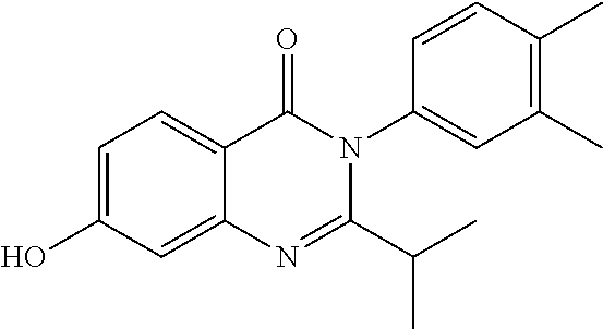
C1=C(O)C=C2C(=C1)C(=O)N(C1=CC(C)=C(C)C=C1)C(C(C)C)=N2
